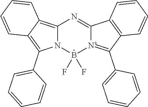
C12=C3C(=C(C4=CC=CC=C4)N1B(F)(F)[N+]1=C(C4=CC=CC=C4)C4=C(C1=N2)C=CC=C4)C=CC=C3
